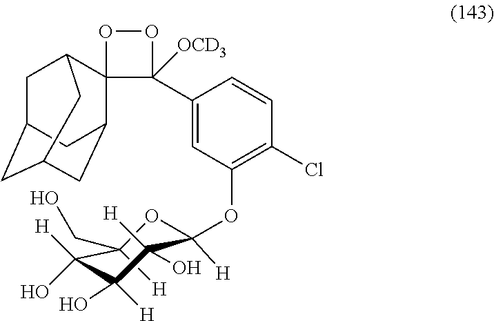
C1(CO)([H])C([H])(O)C(O)([H])C(O)([H])C(OC2=C(Cl)C=CC(C3([OCD3])C4(C5CC6CC(CC4C6)C5)OO3)=C2)([H])O1
